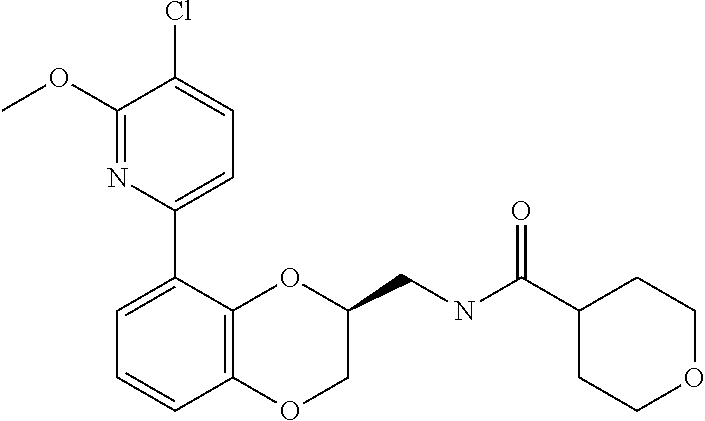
C1(OC)=NC(C2=CC=CC3=C2OC(CNC(C2CCOCC2)=O)CO3)=CC=C1Cl
